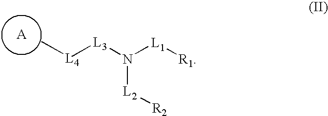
C[L4][L3]N([L1][R1])[L2][R2].[A]
